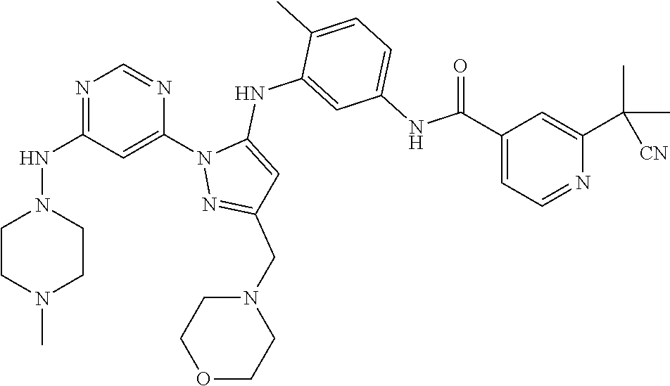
N1=C(NN2CCN(C)CC2)C=C(N2N=C(CN3CCOCC3)C=C2NC2=CC(NC(C3=CC=NC(C(C)(C)[CN])=C3)=O)=CC=C2C)N=C1
